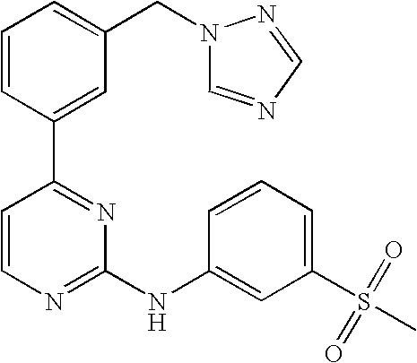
C1=CC(C2=NC(NC3=CC(S(C)(=O)=O)=CC=C3)=NC=C2)=CC(CN2C=NC=N2)=C1
